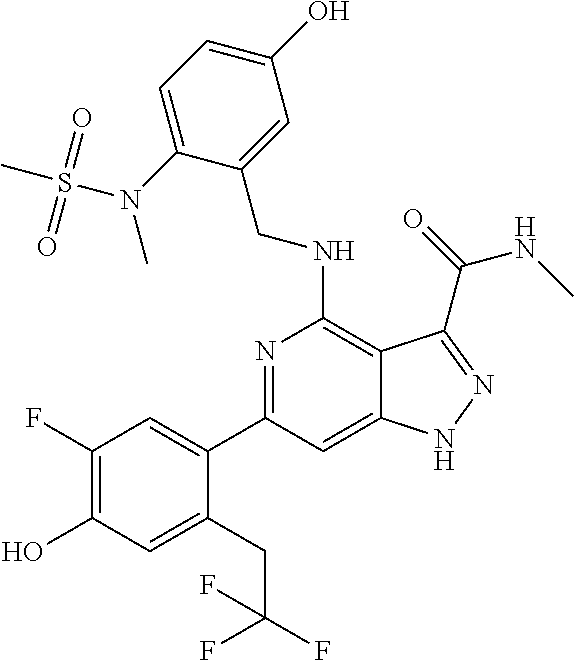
C1(F)=C(O)C=C(CC(F)(F)F)C(C2=NC(NCC3=CC(O)=CC=C3N(S(=O)(=O)C)C)=C3C(=C2)NN=C3C(=O)NC)=C1
